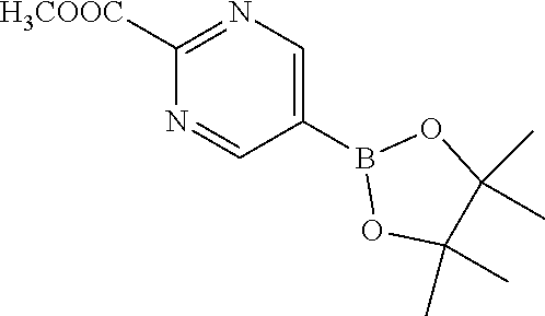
C1([H3COOC])=NC=C(B2OC(C)(C)C(C)(C)O2)C=N1
